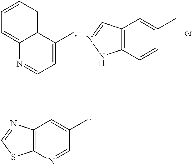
N1=CC=C(C)C2=CC=CC=C12.C12=C(C=CC(C)=C1)NN=C2.C12=C(N=CC(C)=C1)SC=N2
